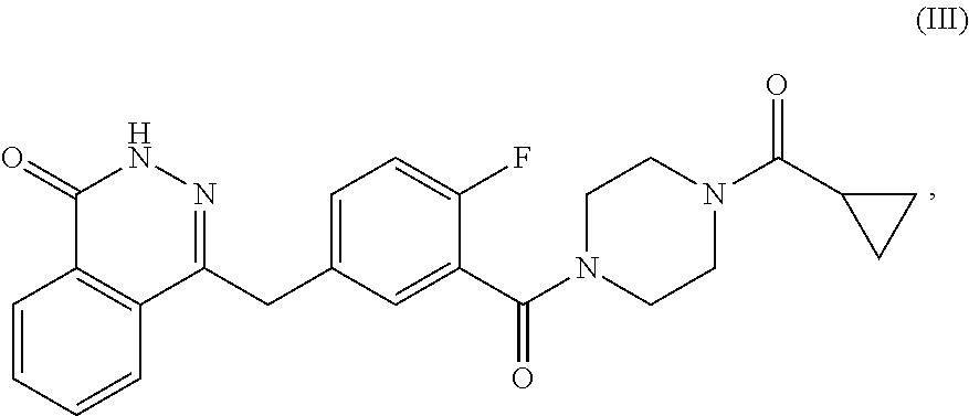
C1=CC=CC2=C1C(=O)NN=C2CC1=CC=C(F)C(C(N2CCN(C(C3CC3)=O)CC2)=O)=C1
